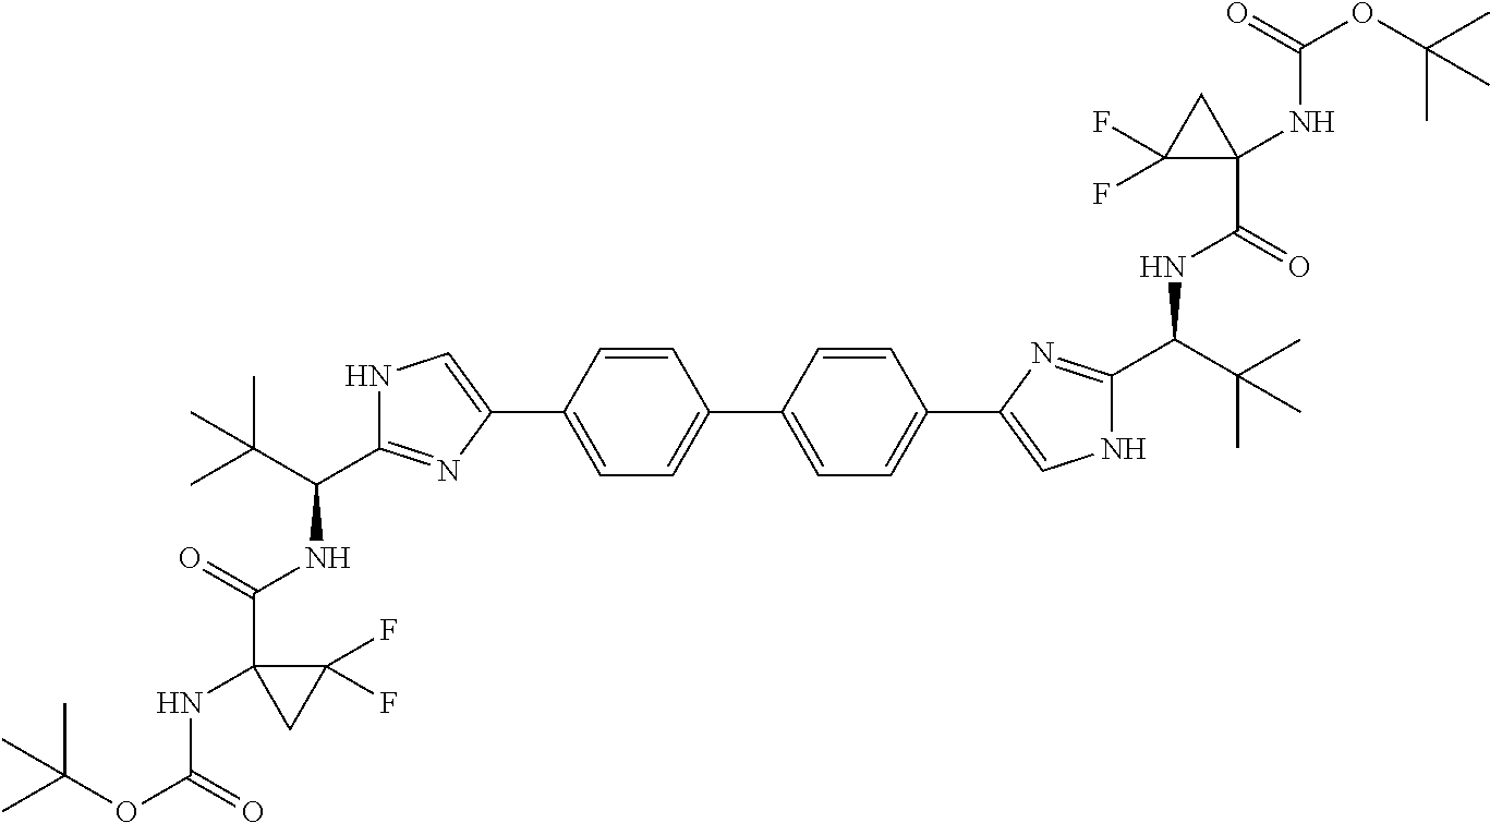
C1(C2=CC=C(C3=CNC(C(C(C)(C)C)NC(C4(NC(OC(C)(C)C)=O)C(F)(F)C4)=O)=N3)C=C2)=CC=C(C2=CNC(C(C(C)(C)C)NC(C3(NC(OC(C)(C)C)=O)CC3(F)F)=O)=N2)C=C1
